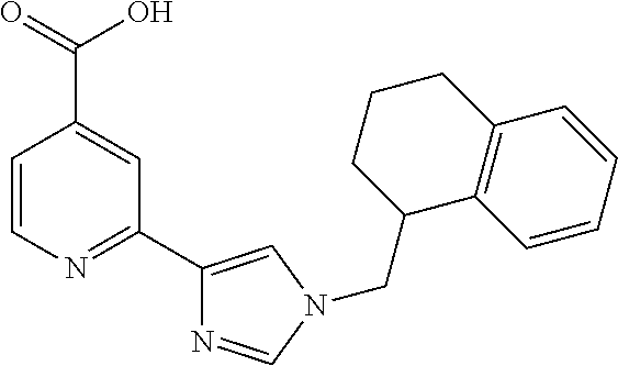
C1=CN=C(C2=CN(CC3C4=C(CCC3)C=CC=C4)C=N2)C=C1C(O)=O
